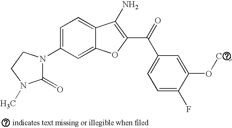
C1(N2C(=O)N(C)CC2)=CC=C2C(=C1)OC(C(C1=CC=C(F)C(OC)=C1)=O)=C2N
